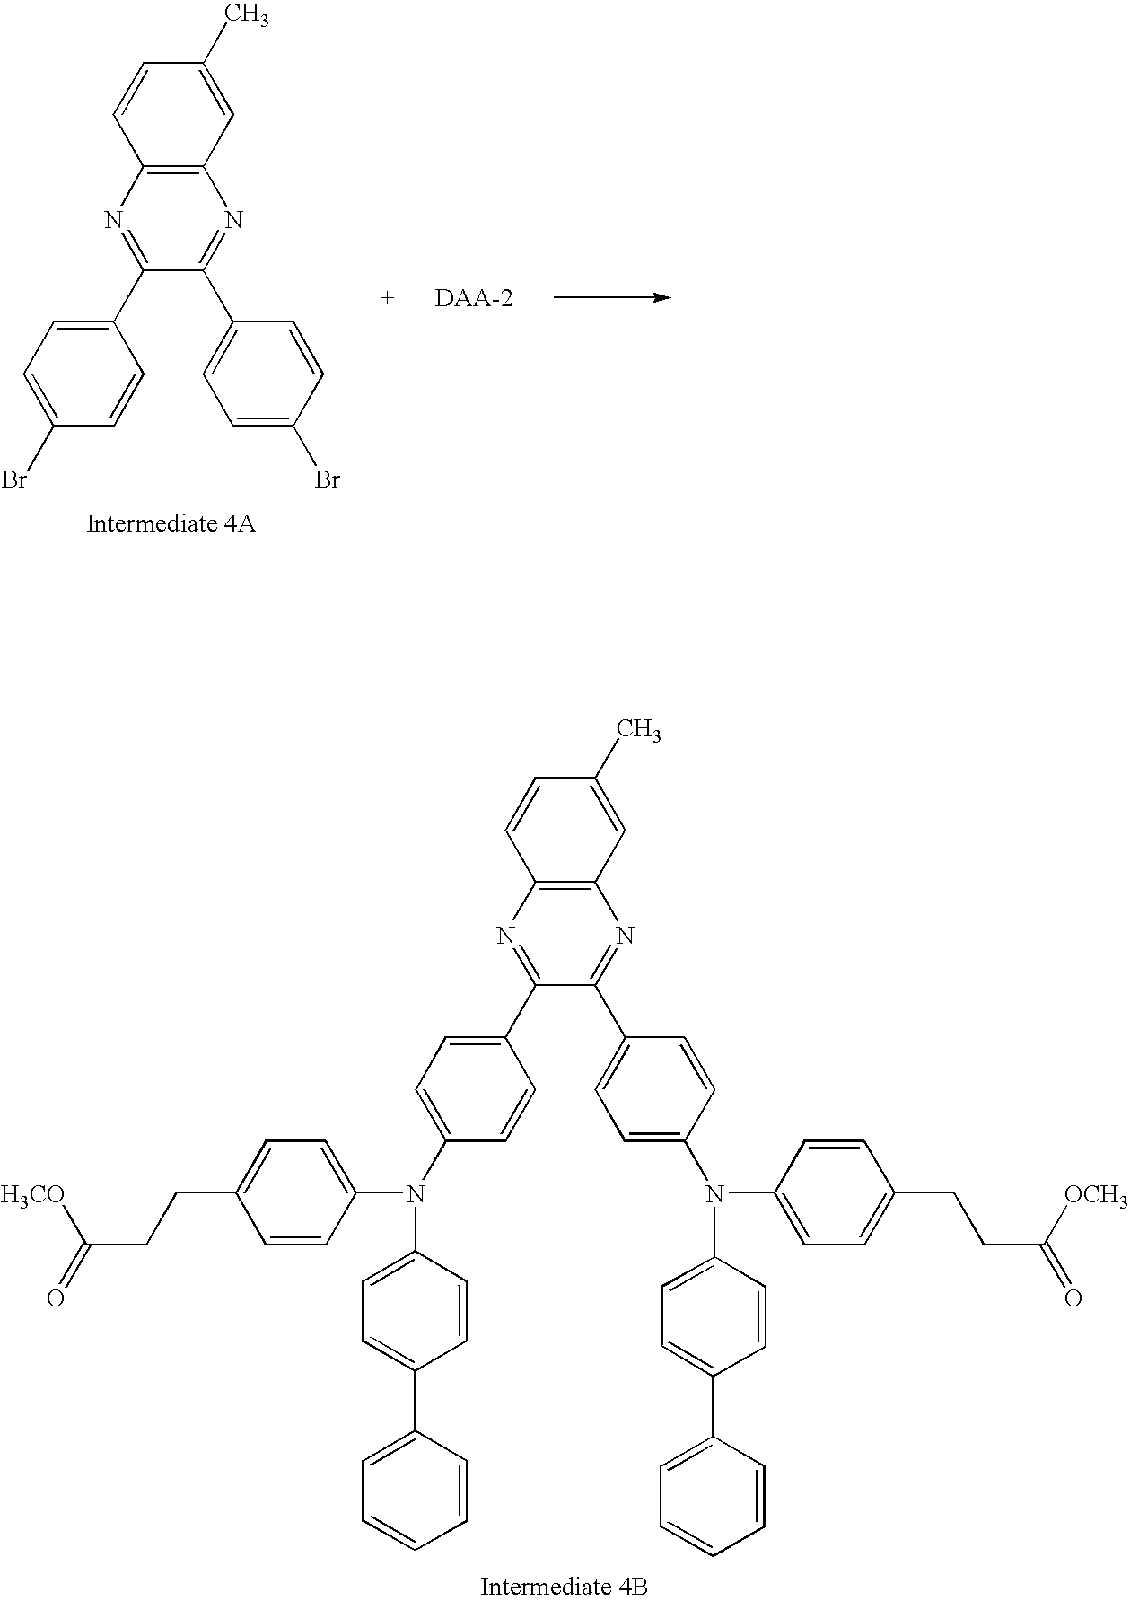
C12=C(N=C(C3=CC=C(Br)C=C3)C(C3=CC=C(Br)C=C3)=N1)C=CC(C)=C2.C12=C(N=C(C3=CC=C(N(C4=CC=C(CCC(=O)[H3CO])C=C4)C4=CC=C(C5=CC=CC=C5)C=C4)C=C3)C(C3=CC=C(N(C4=CC=C(CCC([OCH3])=O)C=C4)C4=CC=C(C5=CC=CC=C5)C=C4)C=C3)=N1)C=CC(C)=C2
